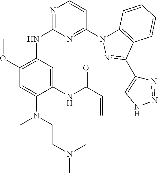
C1(NC2=NC=CC(N3C4=C(C(C5=CNN=N5)=N3)C=CC=C4)=N2)=C(OC)C=C(N(CCN(C)C)C)C(NC(C=C)=O)=C1
